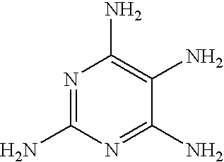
N1=C(N)C(N)=C(N)N=C1N
